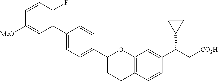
C1(C2CCC3=C(O2)C=C(C(C[CO2H])C2CC2)C=C3)=CC=C(C2=C(F)C=CC([MeO])=C2)C=C1
